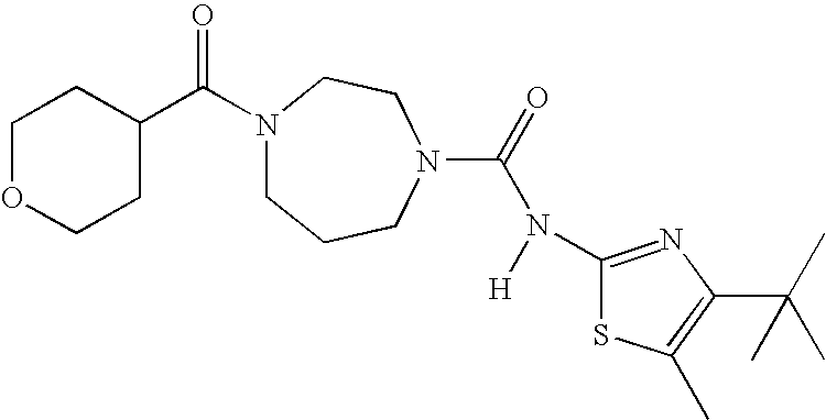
N1(C(C2CCOCC2)=O)CCCN(C(=O)N([H])C2=NC(C(C)(C)C)=C(C)S2)CC1
